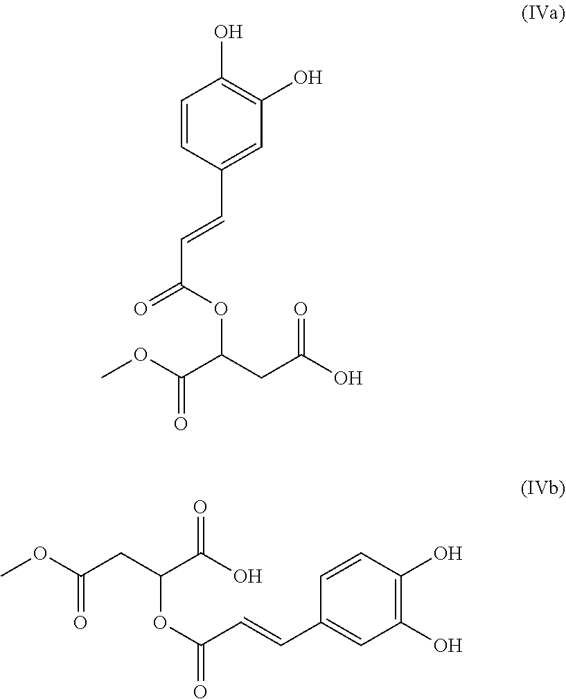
COC(=O)C(CC(=O)O)OC(C=CC1=CC(O)=C(O)C=C1)=O.COC(=O)CC(C(=O)O)OC(C=CC1=CC(O)=C(O)C=C1)=O
